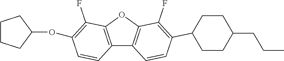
C12=C(OC3=C1C=CC(C1CCC(CCC)CC1)=C3F)C(F)=C(OC1CCCC1)C=C2
